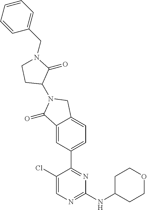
C1(N2C(=O)C3=CC(C4=NC(NC5CCOCC5)=NC=C4Cl)=CC=C3C2)C(=O)N(CC2=CC=CC=C2)CC1
